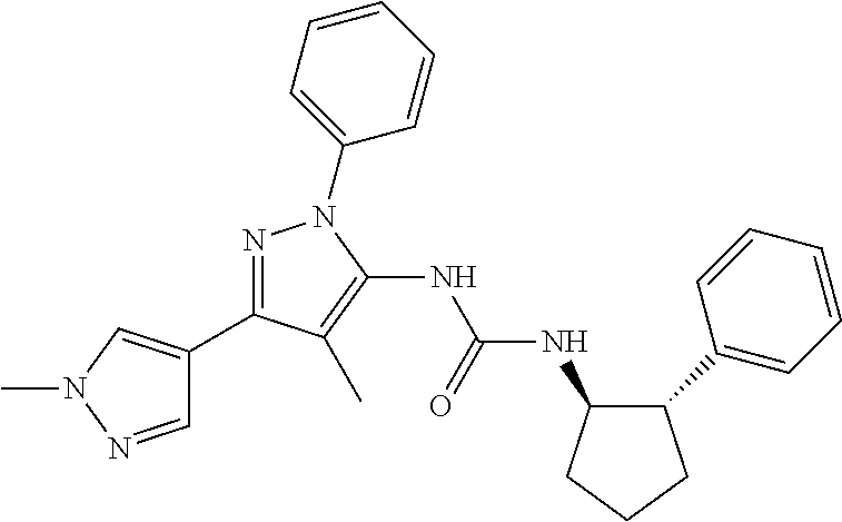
C1=NN(C)C=C1C1=NN(C2=CC=CC=C2)C(NC(NC2C(C3=CC=CC=C3)CCC2)=O)=C1C
